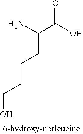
O=C(O)C(N)CCCCO
